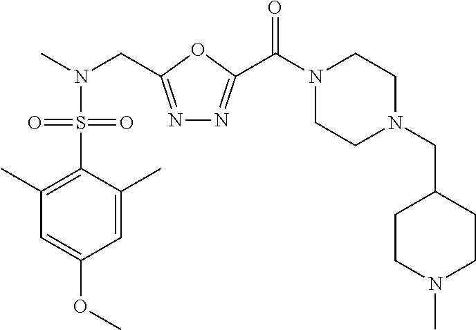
N1=C(CN(C)S(C2=C(C)C=C(OC)C=C2C)(=O)=O)OC(C(N2CCN(CC3CCN(C)CC3)CC2)=O)=N1
